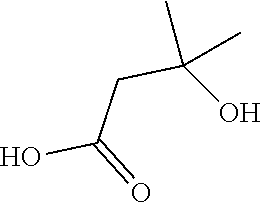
OC(=O)CC(C)(C)O
